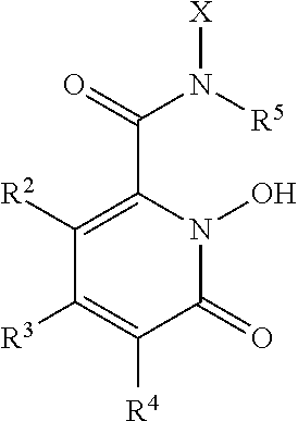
C1([R2])=C(C(=O)N([R5])[X])N(O)C(=O)C([R4])=C1[R3]
